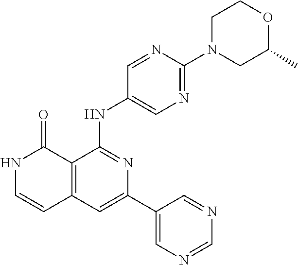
C12=C(C=C(C3=CN=CN=C3)N=C1NC1=CN=C(N3CC(C)OCC3)N=C1)C=CNC2=O
